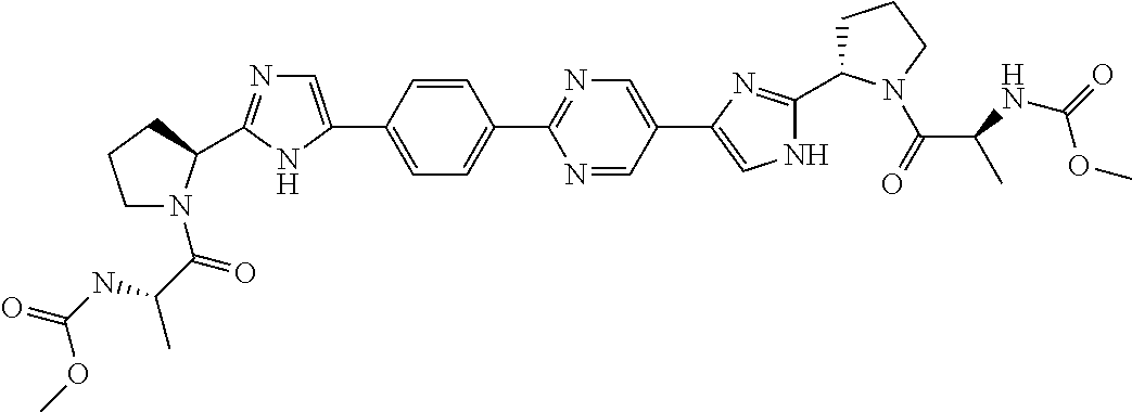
C1=C(C2=CN=C(C3N(C(C(NC(=O)OC)C)=O)CCC3)N2)C=CC(C2=NC=C(C3=CNC(C4CCCN4C(=O)C(C)NC(=O)OC)=N3)C=N2)=C1
